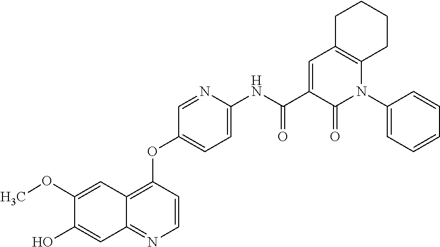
C1(O)=CC2=NC=CC(OC3=CC=C(NC(C4=CC5=C(N(C6=CC=CC=C6)C4=O)CCCC5)=O)N=C3)=C2C=C1OC
